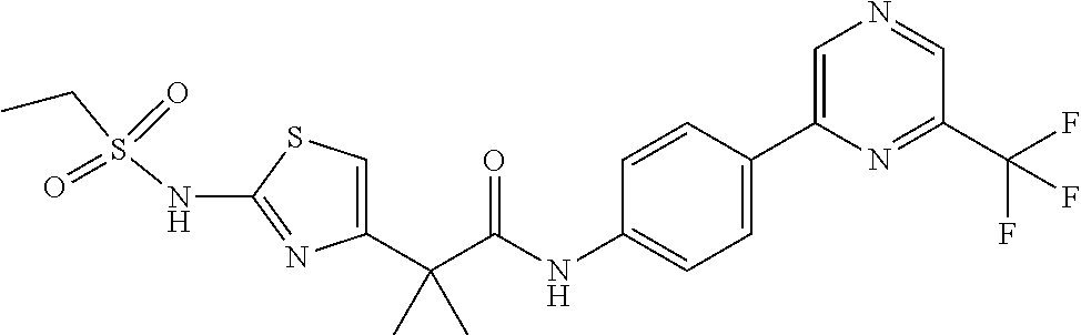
C1=C(C(C(NC2=CC=C(C3=CN=CC(C(F)(F)F)=N3)C=C2)=O)(C)C)N=C(NS(CC)(=O)=O)S1
